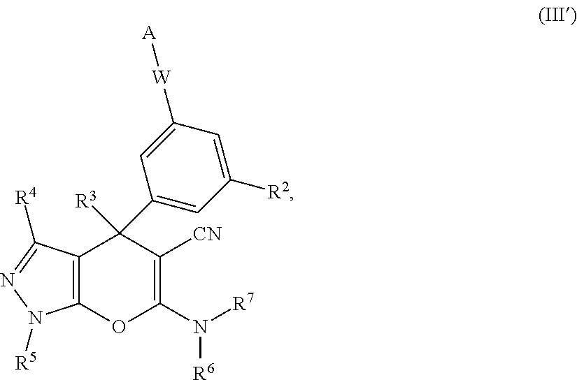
C12=C(C([R4])=NN1[R5])C([R3])(C1=CC([R2])=CC([W][A])=C1)C([CN])=C(N([R7])[R6])O2
